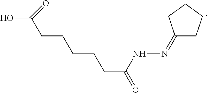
C1(=NNC(CCCCCC(O)=O)=O)CCCC1
